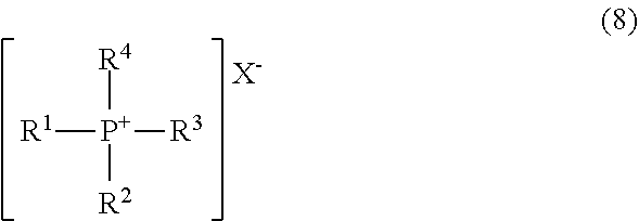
[R4][P+]([R1])([R3])[R2].[X-]
